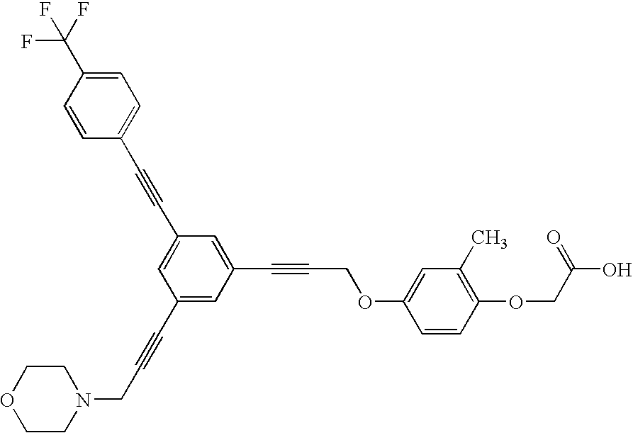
C1(C(F)(F)F)=CC=C(C#CC2=CC(C#CCN3CCOCC3)=CC(C#CCOC3=CC(C)=C(OCC(O)=O)C=C3)=C2)C=C1
